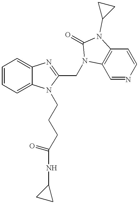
C1=CC=C2C(=C1)N=C(CN1C3=C(C=CN=C3)N(C3CC3)C1=O)N2CCCC(NC1CC1)=O
